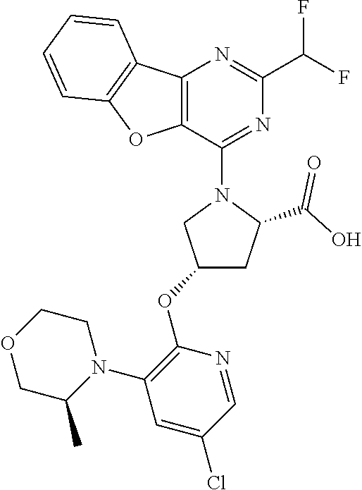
C12=C(C(N3CC(OC4=C(N5CCOCC5C)C=C(Cl)C=N4)CC3C(O)=O)=NC(C(F)F)=N1)OC1=C2C=CC=C1
